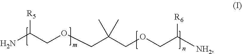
NC(COCC(COCC([NH2])[R6])(C)C)[R5]
